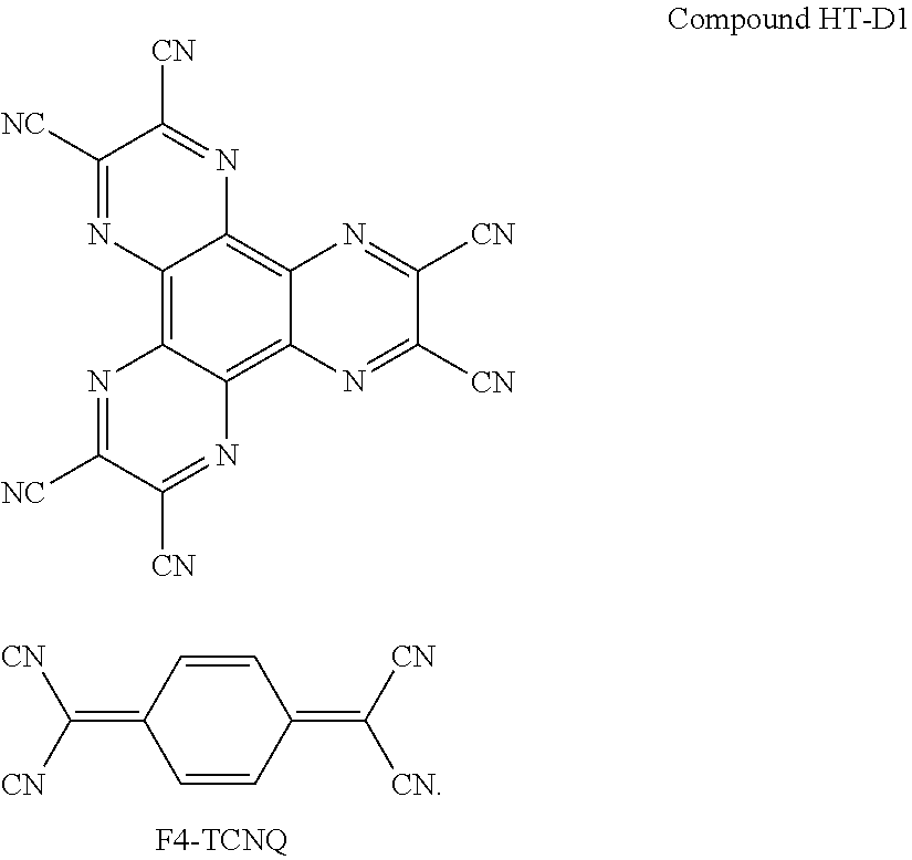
C1=CC(=C([CN])[CN])C=CC1=C([CN])[CN].C12=C3C(=C4C(=C1N=C([CN])C([NC])=N2)N=C([CN])C([CN])=N4)N=C([CN])C([NC])=N3
